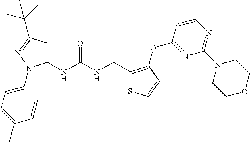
C1(NC(NCC2=C(OC3=NC(N4CCOCC4)=NC=C3)C=CS2)=O)=CC(C(C)(C)C)=NN1C1=CC=C(C)C=C1
